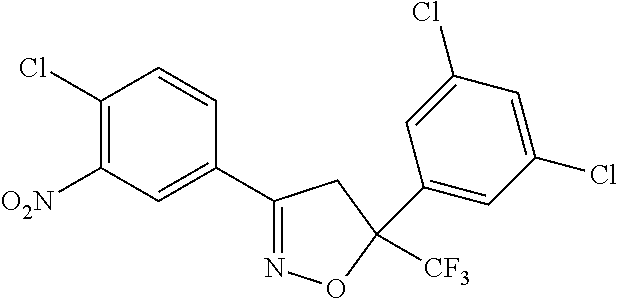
[O2N]C1=C(Cl)C=CC(C2=NOC([CF3])(C3=CC(Cl)=CC(Cl)=C3)C2)=C1
